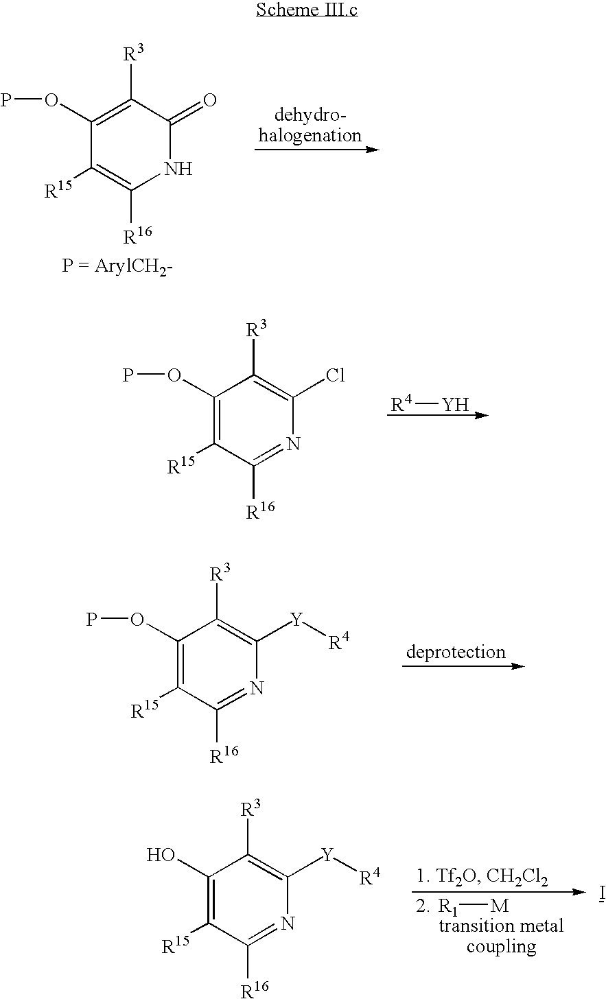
C1(OP)=C([R3])C(=O)NC([R16])=C1[R15].C1(OP)=C([R15])C([R16])=NC(Cl)=C1[R3].[R4][Y].C1(OP)=C([R15])C([R16])=NC([Y][R4])=C1[R3].I.[R1][M].C1(O)=C([R15])C([R16])=NC([Y][R4])=C1[R3]
